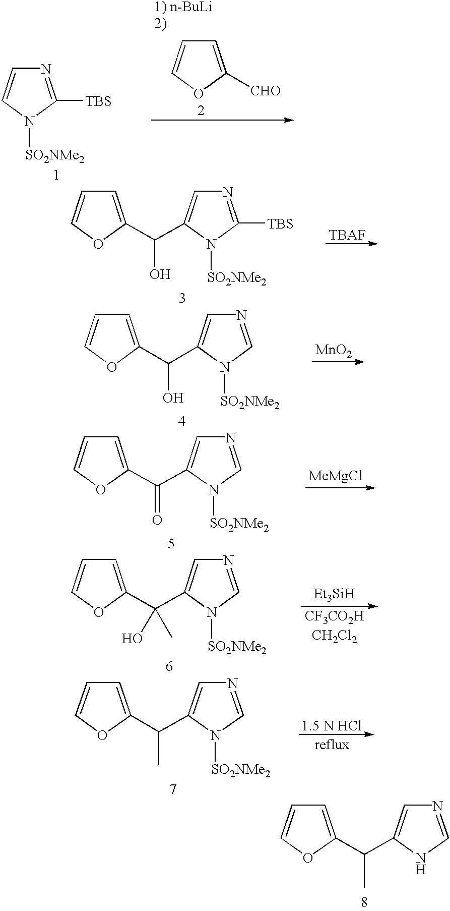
N1=C([TBS])N([SO2NMe2])C=C1.C1=C([CHO])OC=C1.N1=C([TBS])N([SO2NMe2])C(C(C2=CC=CO2)O)=C1.[TBAF].N1=CN([SO2NMe2])C(C(C2=CC=CO2)O)=C1.[MnO2].N1=CN([SO2NMe2])C(C(C2=CC=CO2)=O)=C1.N1=CN([SO2NMe2])C(C(C2=CC=CO2)(O)C)=C1.N1=CN([SO2NMe2])C(C(C2=CC=CO2)C)=C1.N1=CNC(C(C2=CC=CO2)C)=C1
